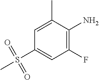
C1(N)=C(F)C=C(S(=O)(=O)C)C=C1C
